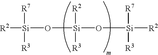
[R2][Si]([R7])([R3])O[Si]([R2])([R3])O[Si]([R7])([R3])[R2]
